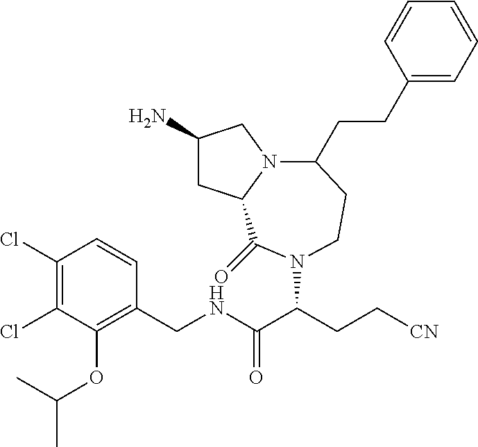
C1(N)CC2N(C1)C(CCC1=CC=CC=C1)CCN(C(CC[CN])C(NCC1=C(OC(C)C)C(Cl)=C(Cl)C=C1)=O)C2=O
